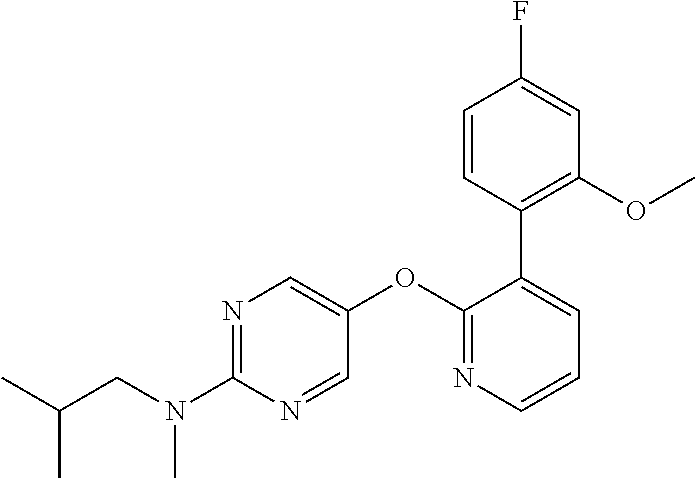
N1=C(N(CC(C)C)C)N=CC(OC2=NC=CC=C2C2=C(OC)C=C(F)C=C2)=C1
